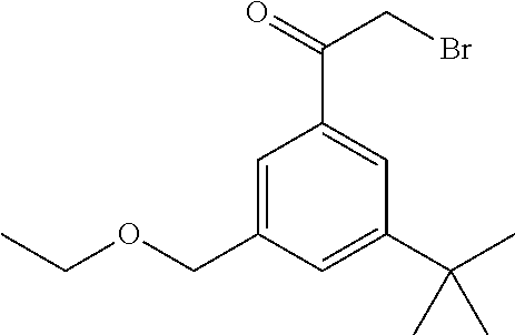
C1=C(COCC)C=C(C(C)(C)C)C=C1C(=O)CBr
